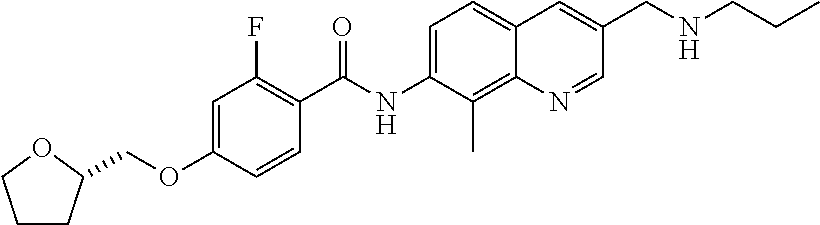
C1CC(COC2=CC(F)=C(C(NC3=CC=C4C(=C3C)N=CC(CNCCC)=C4)=O)C=C2)OC1
